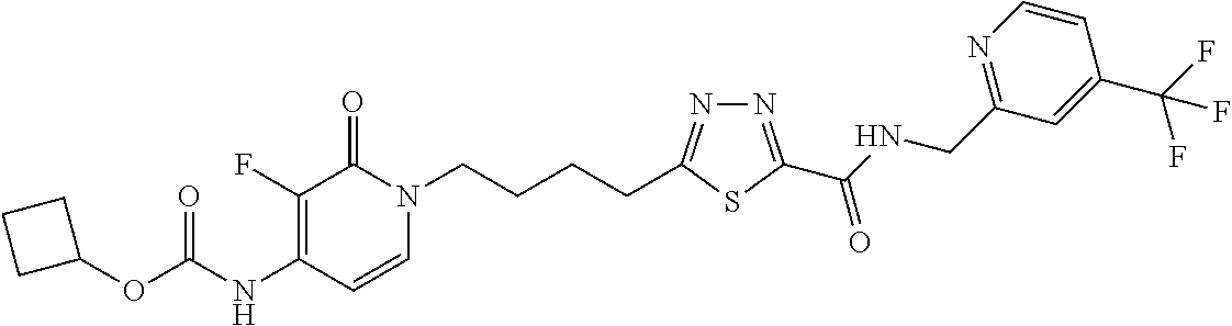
C1(NC(=O)OC2CCC2)=C(F)C(=O)N(CCCCC2=NN=C(C(NCC3=NC=CC(C(F)(F)F)=C3)=O)S2)C=C1
